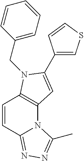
C1=CC2=NN=C(C)N2C2=C1N(CC1=CC=CC=C1)C(C1=CSC=C1)=C2
